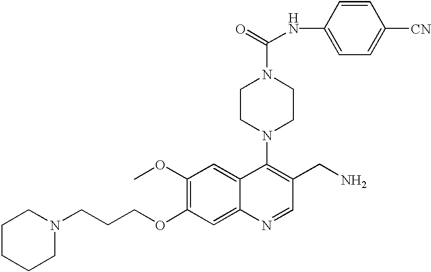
N1(CCCOC2=C(OC)C=C3C(=C2)N=CC(CN)=C3N2CCN(C(NC3=CC=C([CN])C=C3)=O)CC2)CCCCC1
